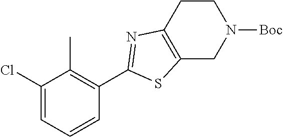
C1(Cl)=CC=CC(C2=NC3=C(S2)CN([Boc])CC3)=C1C
